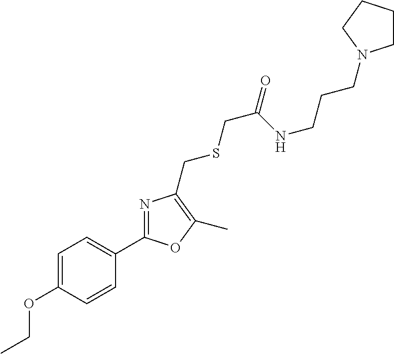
C1=C(OCC)C=CC(C2=NC(CSCC(=O)NCCCN3CCCC3)=C(C)O2)=C1
